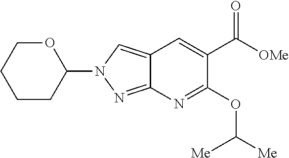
C12=CN(C3CCCCO3)N=C1N=C(OC([Me])[Me])C(C([OMe])=O)=C2
